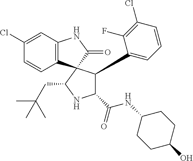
C1=CC2=C(C=C1Cl)NC(=O)C21C(CC(C)(C)C)NC(C(=O)NC2CCC(O)CC2)C1C1=CC=CC(Cl)=C1F
